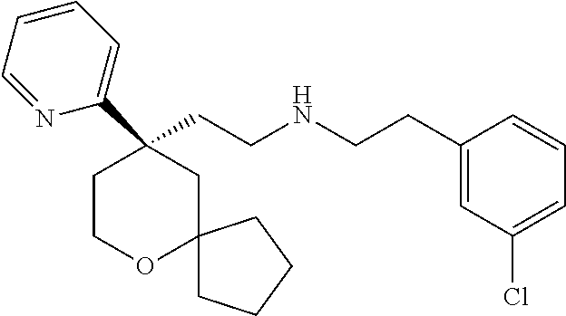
C1(CCNCCC2=CC(Cl)=CC=C2)(C2=CC=CC=N2)CCOC2(C1)CCCC2
